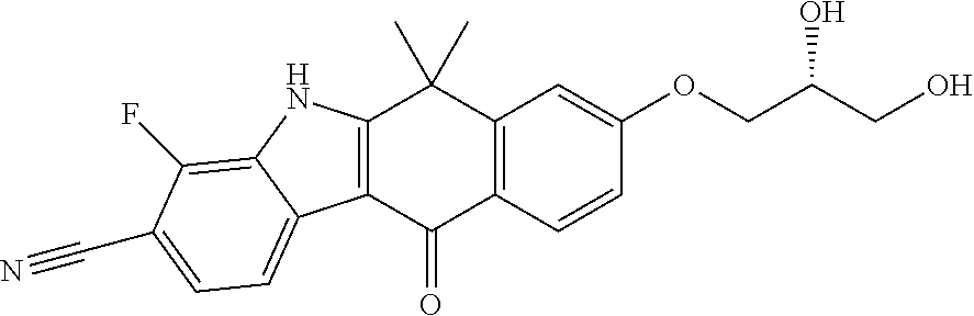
C12=C(C(=O)C3=C(C1(C)C)C=C(OCC(O)CO)C=C3)C1=CC=C(C#N)C(F)=C1N2
